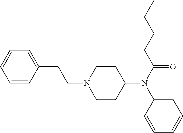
N1(CCC2=CC=CC=C2)CCC(N(C2=CC=CC=C2)C(CCCC)=O)CC1
